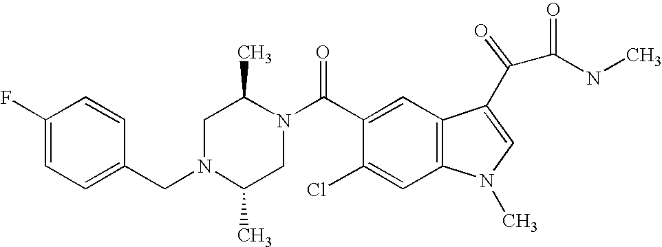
C1(F)=CC=C(CN2C(C)CN(C(C3=CC4=C(C=C3Cl)N(C)C=C4C(C(NC)=O)=O)=O)C(C)C2)C=C1
